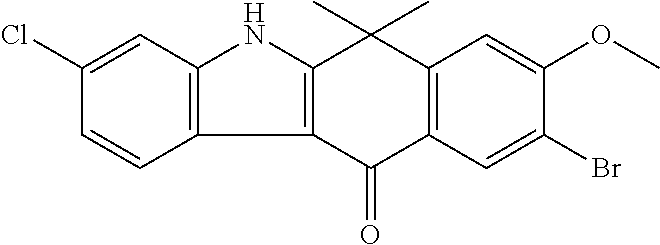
C12=C(C(=O)C3=C(C1(C)C)C=C(OC)C(Br)=C3)C1=C(N2)C=C(Cl)C=C1
